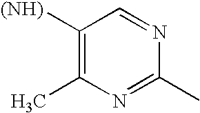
C1([(NH)])=C(C)N=C(C)N=C1
